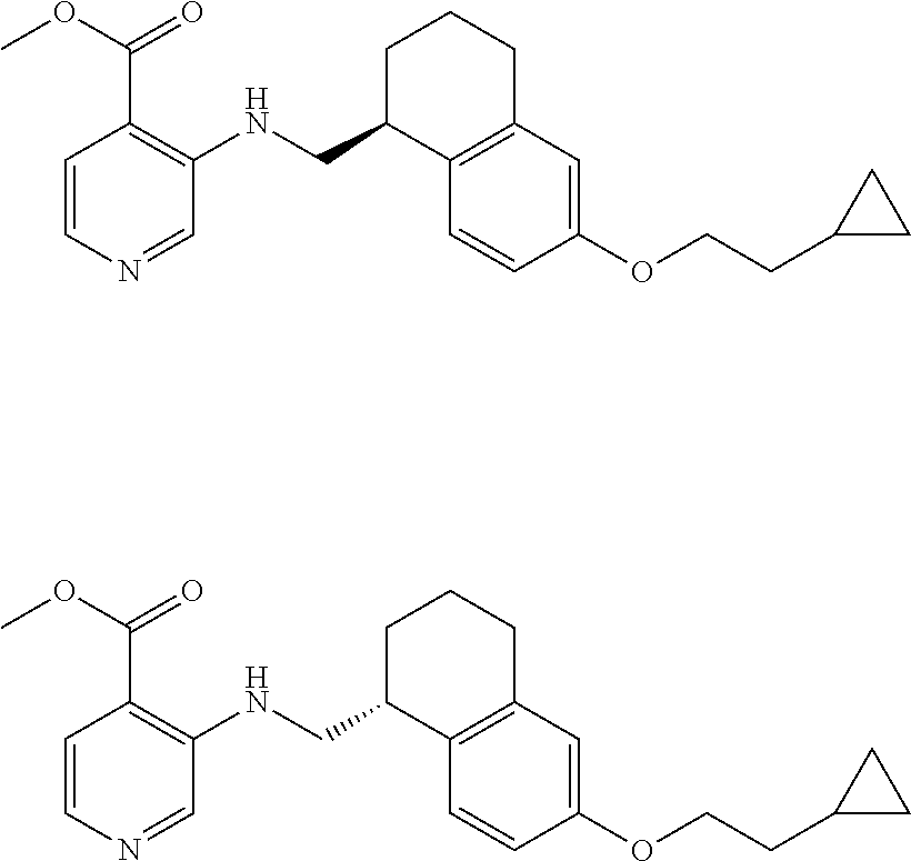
C1=CC2=C(C=C1OCCC1CC1)CCCC2CNC1=C(C(OC)=O)C=CN=C1.C1=CC2=C(C=C1OCCC1CC1)CCCC2CNC1=C(C(OC)=O)C=CN=C1
